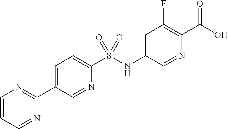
OC(=O)C1=C(F)C=C(NS(C2=CC=C(C3=NC=CC=N3)C=N2)(=O)=O)C=N1
